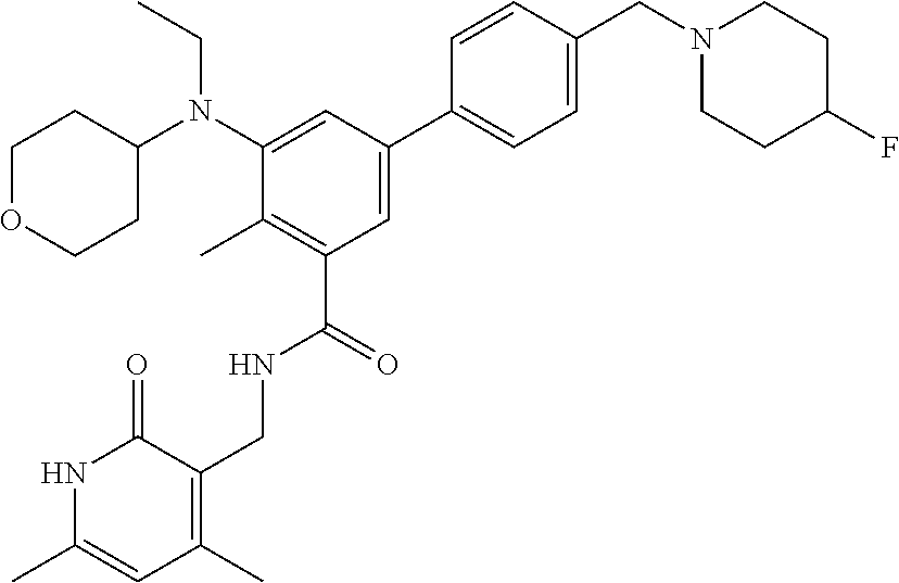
N1C(C)=CC(C)=C(CNC(C2=C(C)C(N(C3CCOCC3)CC)=CC(C3=CC=C(CN4CCC(F)CC4)C=C3)=C2)=O)C1=O
